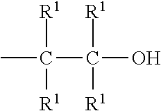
OC([R1])([R1])C([R1])([R1])C
